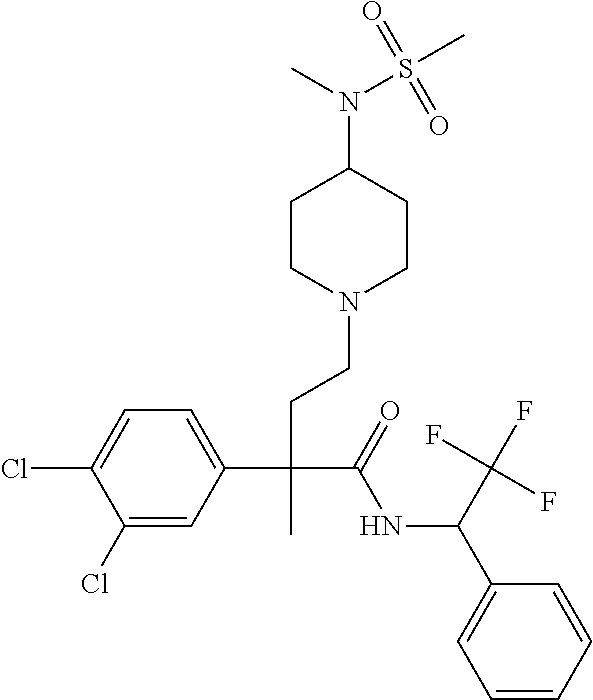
C1(Cl)=CC(C(CCN2CCC(N(C)S(C)(=O)=O)CC2)(C(=O)NC(C2=CC=CC=C2)C(F)(F)F)C)=CC=C1Cl
